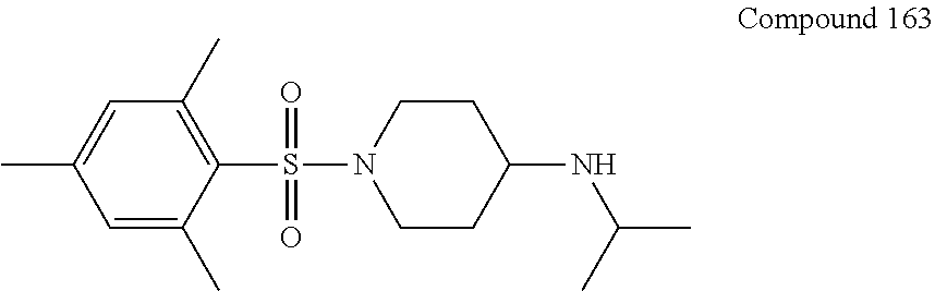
C1CN(S(=O)(C2=C(C)C=C(C)C=C2C)=O)CCC1NC(C)C
